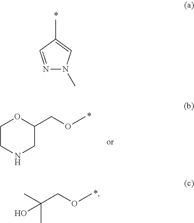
N1=CC(C)=CN1C.C1(COC)CNCCO1.CC(COC)(C)O
